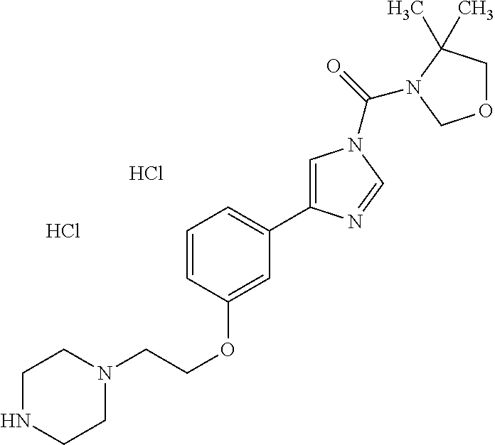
Cl.Cl.C1NCCN(CCOC2=CC(C3=CN(C(=O)N4C(C)(C)COC4)C=N3)=CC=C2)C1
